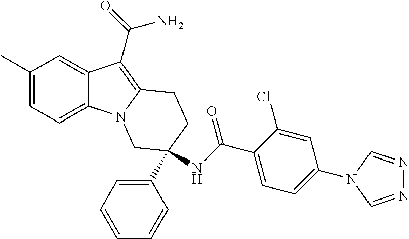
C1(C)=CC=C2C(=C1)C(C(N)=O)=C1N2CC(C2=CC=CC=C2)(NC(C2=CC=C(N3C=NN=C3)C=C2Cl)=O)CC1
